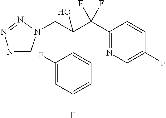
C1(F)=CC(F)=CC=C1C(C(C1=NC=C(F)C=C1)(F)F)(CN1C=NN=N1)O
